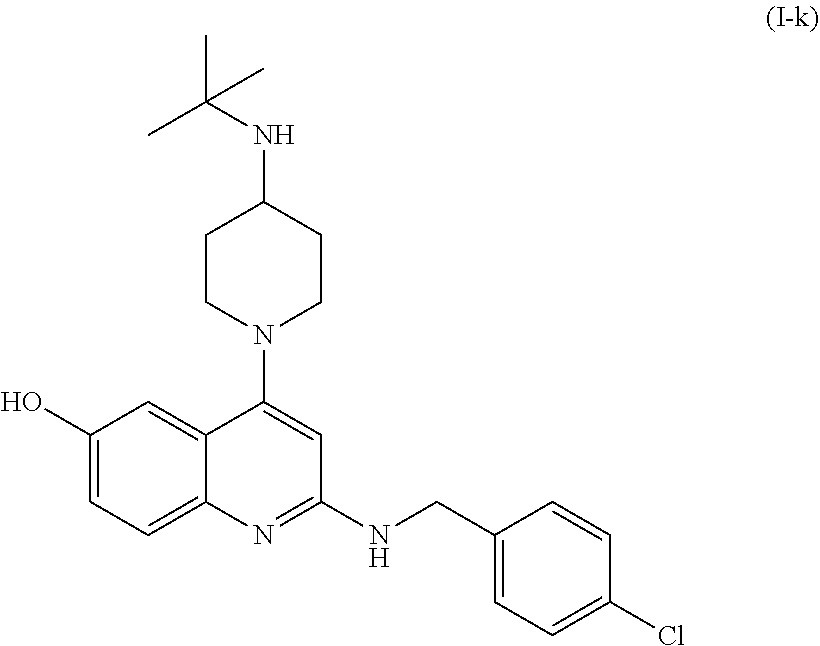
C1CN(C2=CC(NCC3=CC=C(Cl)C=C3)=NC3=CC=C(O)C=C23)CCC1NC(C)(C)C
